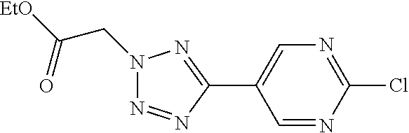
C1(C2=CN=C(Cl)N=C2)=NN(CC([EtO])=O)N=N1
